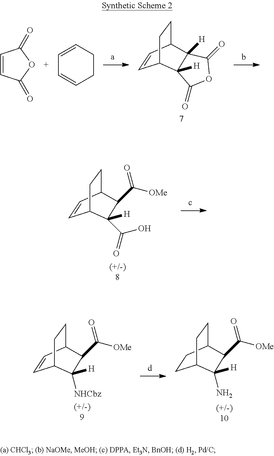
C1=CC(=O)OC1=O.C1=CCCC=C1.C1=CC2CCC1C1([H])C2([H])C(=O)OC1=O.C1=CC2CCC1C([H])(C(O)=O)C2C([OMe])=O.C1CC2CCC1C([H])(N)C2C([OMe])=O.C1=CC2CCC1C([H])([NHCbz])C2C([OMe])=O
